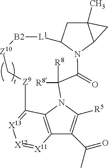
C12(C)CC3N(C1C2)C(=O)C([R8])([R8])N1C([R5])=C(C(C)=O)C2=C1C(=[X13][X12]=[X11]2)[Z9]C[Z10][B2][L1]3
